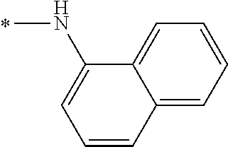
N(C)C1=CC=CC2=CC=CC=C12
